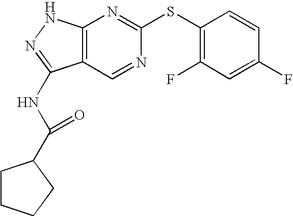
C12=C(NN=C1NC(C1CCCC1)=O)N=C(SC1=C(F)C=C(F)C=C1)N=C2
